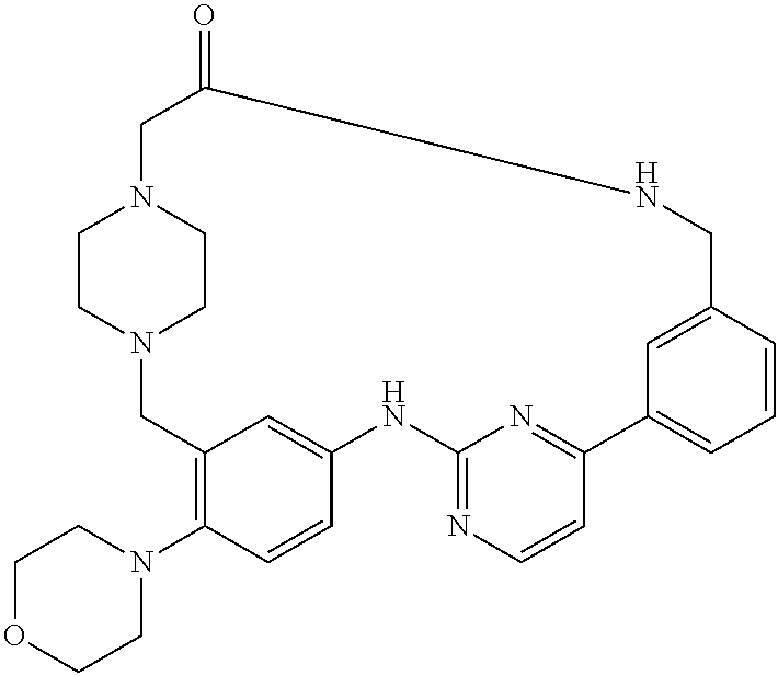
C1OCCN(C2=C3C=C(C=C2)NC2=NC=CC(=N2)C2=CC=CC(=C2)CNC(=O)CN2CCN(C3)CC2)C1
